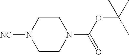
N1([NC])CCN(C(OC(C)(C)C)=O)CC1
